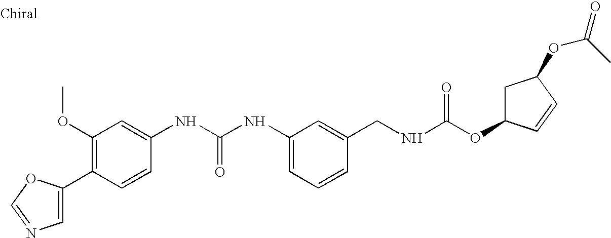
C1=C(C2=C(OC)C=C(NC(NC3=CC=CC(CNC(OC4CC(OC(C)=O)C=C4)=O)=C3)=O)C=C2)OC=N1
